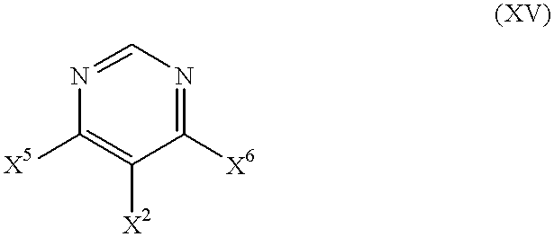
C1([X6])=NC=NC([X5])=C1[X2]
